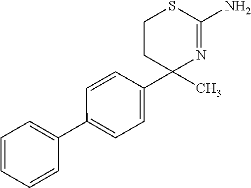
C1=CC=CC(C2=CC=C(C3(C)N=C(N)SCC3)C=C2)=C1
